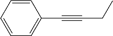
C1=CC=CC(C#CCC)=C1
